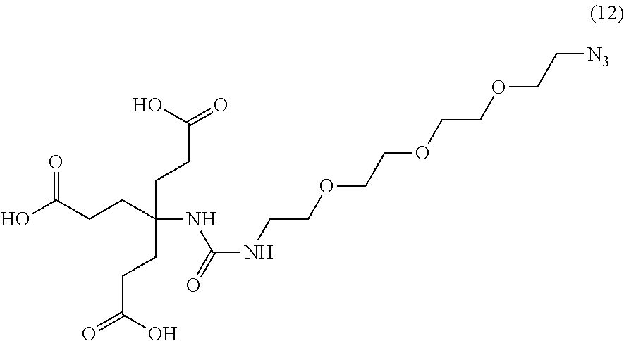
C(CCC(=O)O)(CCC(O)=O)(NC(NCCOCCOCCOCC[N3])=O)CCC(=O)O
